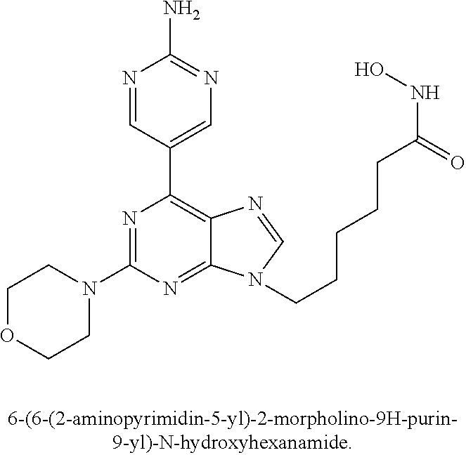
C1OCCN(C2=NC(C3=CN=C(N)N=C3)=C3C(=N2)N(CCCCCC(=O)NO)C=N3)C1
